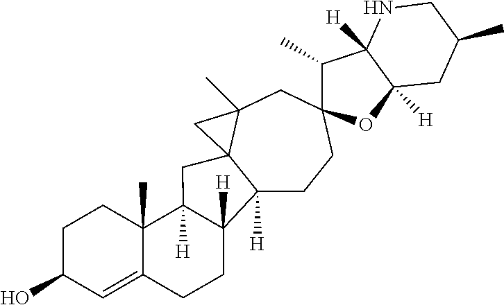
C12([H])CCC3(CC4(C)C1(CC1([H])C5(C)C(=CC(O)CC5)CCC21[H])C4)C(C)C1([H])C([H])(O3)CC(C)CN1
